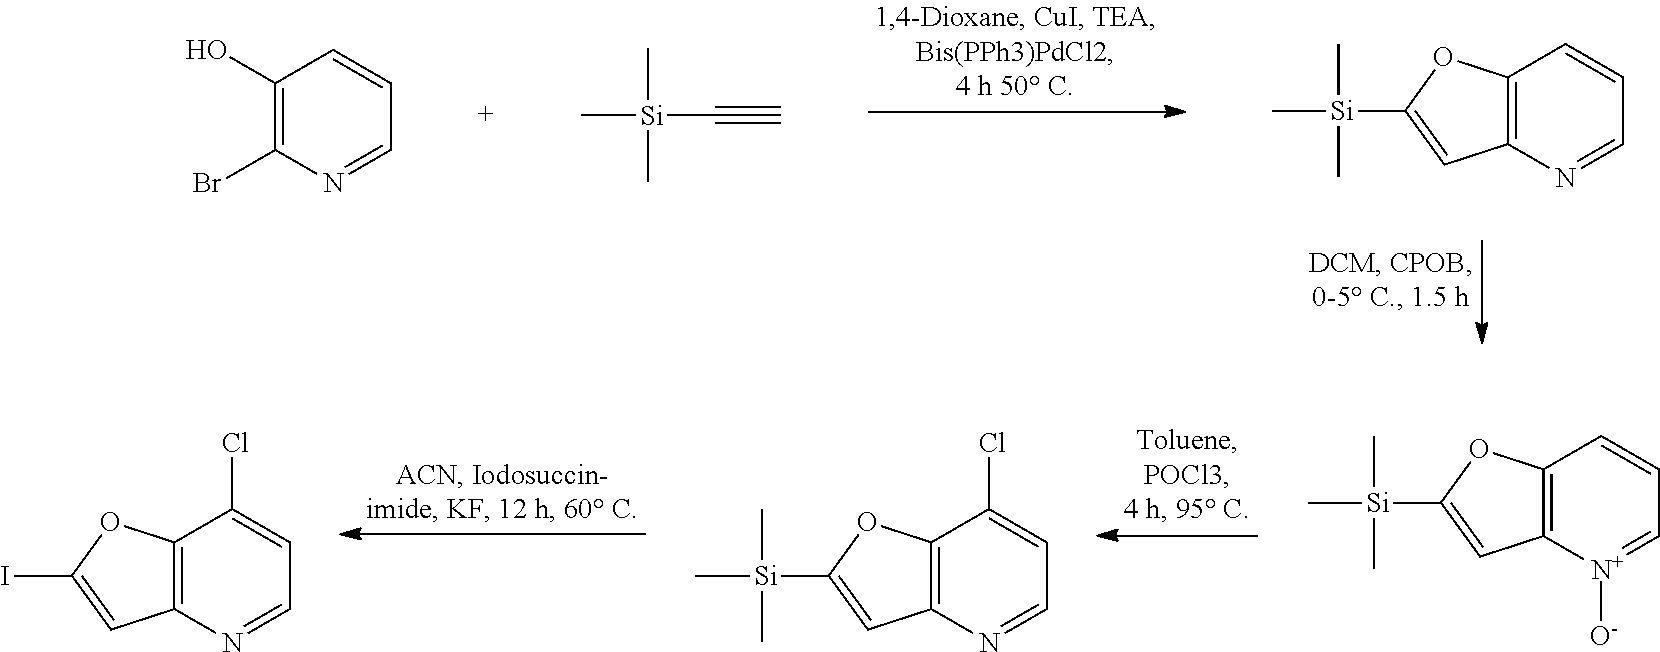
C1(O)=C(Br)N=CC=C1.C[Si](C)(C)C#C.C12=C(N=CC=C1)C=C([Si](C)(C)C)O2.C12=C([N+]([O-])=CC=C1)C=C([Si](C)(C)C)O2.C12=C(N=CC=C1Cl)C=C([Si](C)(C)C)O2.C12=C(N=CC=C1Cl)C=C(I)O2
